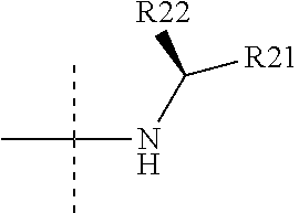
CC(NC([R21])[R22])(C)C
